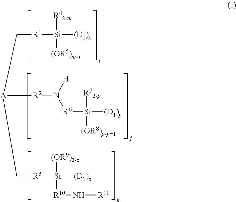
[R1]([Si]([(D1)x])([R43-m])[(OR5)m-x])C[A]([R2]N([R6][Si]([(D1)y])([R72-p])[(OR8)p-y+1])[H])C[R3][Si]([(D1)z])([(OR9)2-z])[R10]N[R11]
